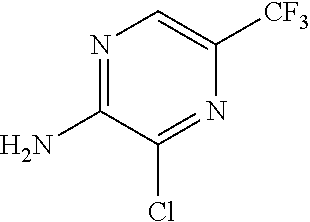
N1=C(N)C(Cl)=NC([CF3])=C1
